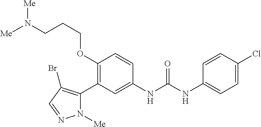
C1(OCCCN([Me])[Me])=C(C2=C(Br)C=NN2[Me])C=C(NC(=O)NC2=CC=C(Cl)C=C2)C=C1
